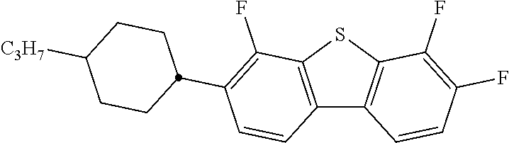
C12=C(SC3=C1C=CC(F)=C3F)C(F)=C(C1CCC([C3H7])CC1)C=C2
